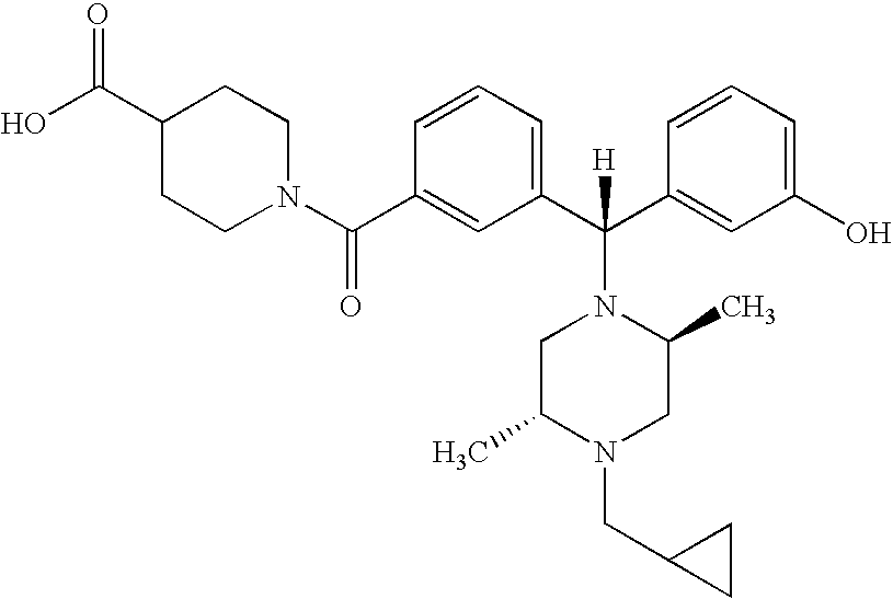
C1(C(N2CCC(C(O)=O)CC2)=O)=CC(C(C2=CC(O)=CC=C2)(N2CC(C)N(CC3CC3)CC2C)[H])=CC=C1
